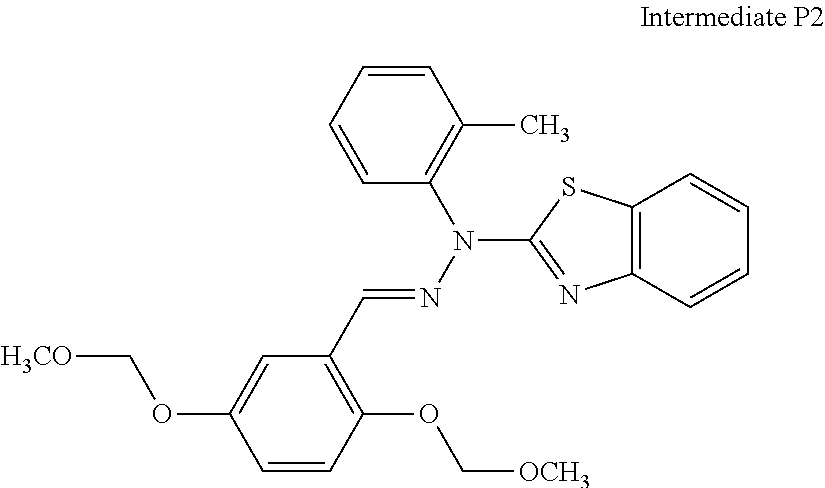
C1=CC(OC[OCH3])=C(C=NN(C2=NC3=C(S2)C=CC=C3)C2=C(C)C=CC=C2)C=C1OC[H3CO]
